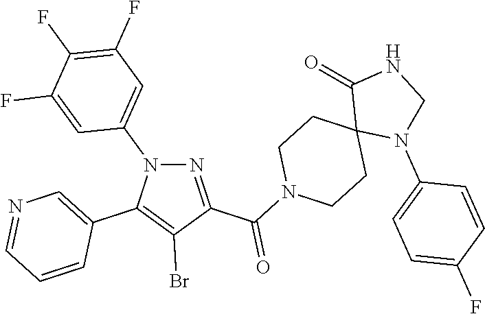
N1=C(C(N2CCC3(CC2)N(C2=CC=C(F)C=C2)CNC3=O)=O)C(Br)=C(C2=CN=CC=C2)N1C1=CC(F)=C(F)C(F)=C1
